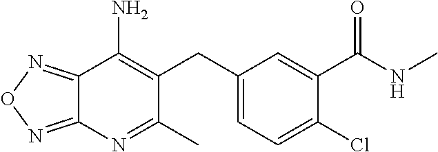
C12=NON=C1N=C(C)C(CC1=CC=C(Cl)C(C(NC)=O)=C1)=C2N
